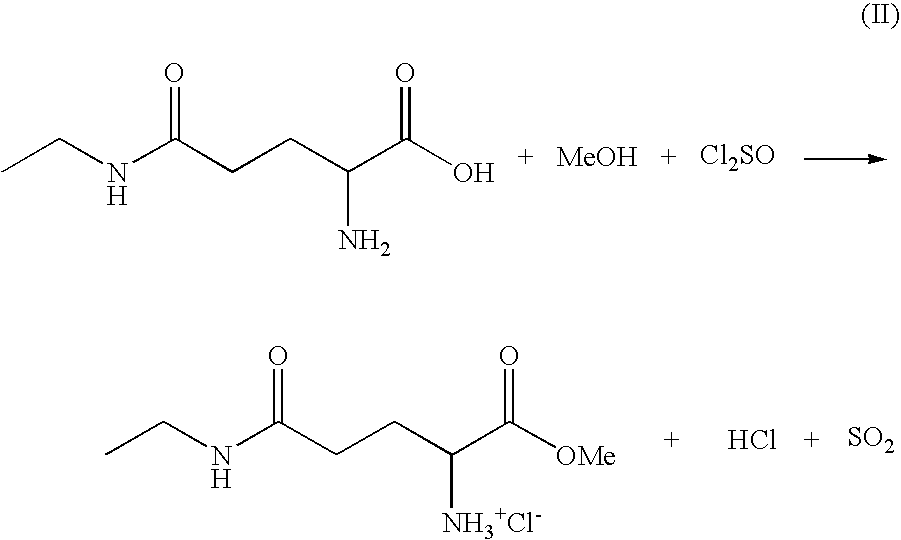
CCNC(CCC(C(O)=O)N)=O.[MeOH].[Cl2SO].Cl.[SO2].CCNC(CCC(C([OMe])=O)[NH3+Cl-])=O
